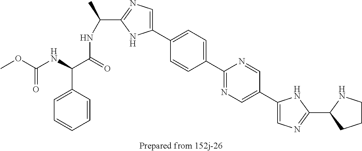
C1(C2=NC=C(C3=CN=C(C4NCCC4)N3)C=N2)=CC=C(C2=CN=C(C(NC(C(NC(OC)=O)C3=CC=CC=C3)=O)C)N2)C=C1
